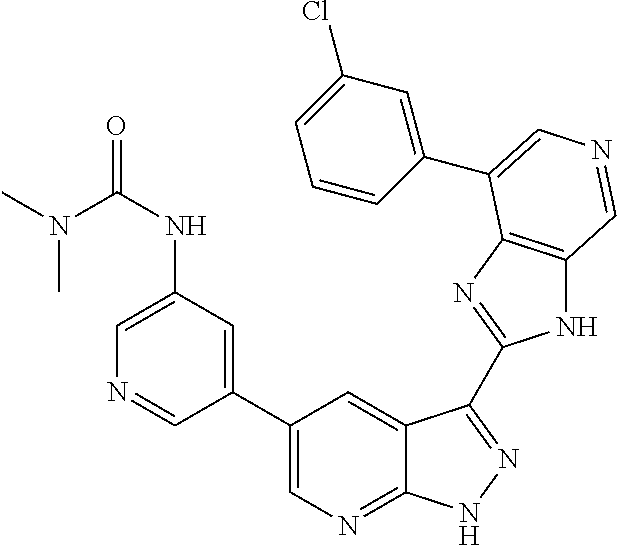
C1(C2=CN=C3C(=C2)C(C2=NC4=C(N2)C=NC=C4C2=CC(Cl)=CC=C2)=NN3)=CC(NC(N(C)C)=O)=CN=C1
